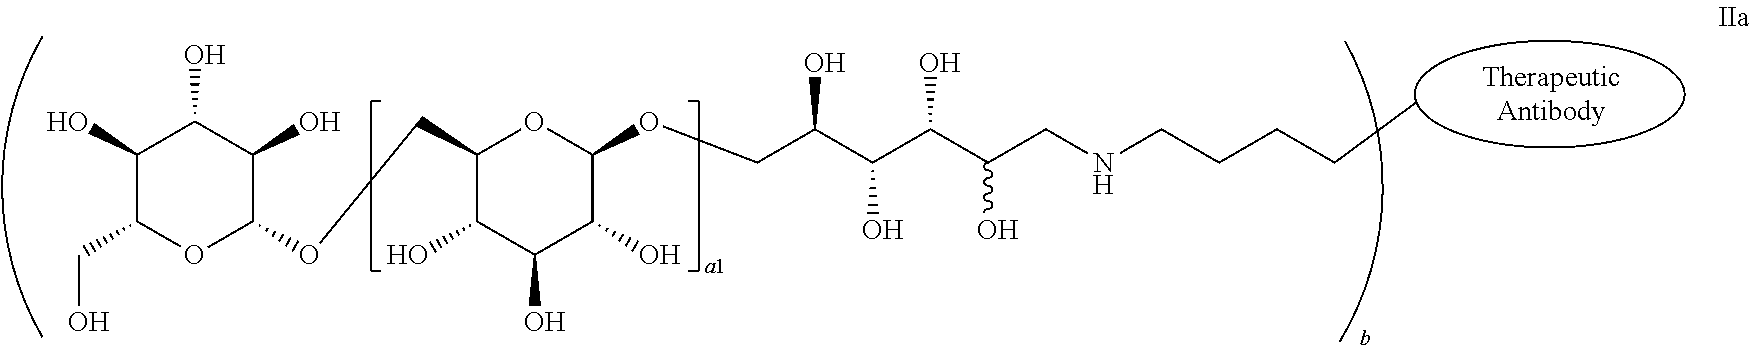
C1(O)C(CO)OC(OCC2C(O)C(O)C(O)C(OCC(C(C(C(CNCCCCC)O)O)O)O)O2)C(O)C1O
